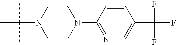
CC(C)(C)N1CCN(C2=NC=C(C(F)(F)F)C=C2)CC1
